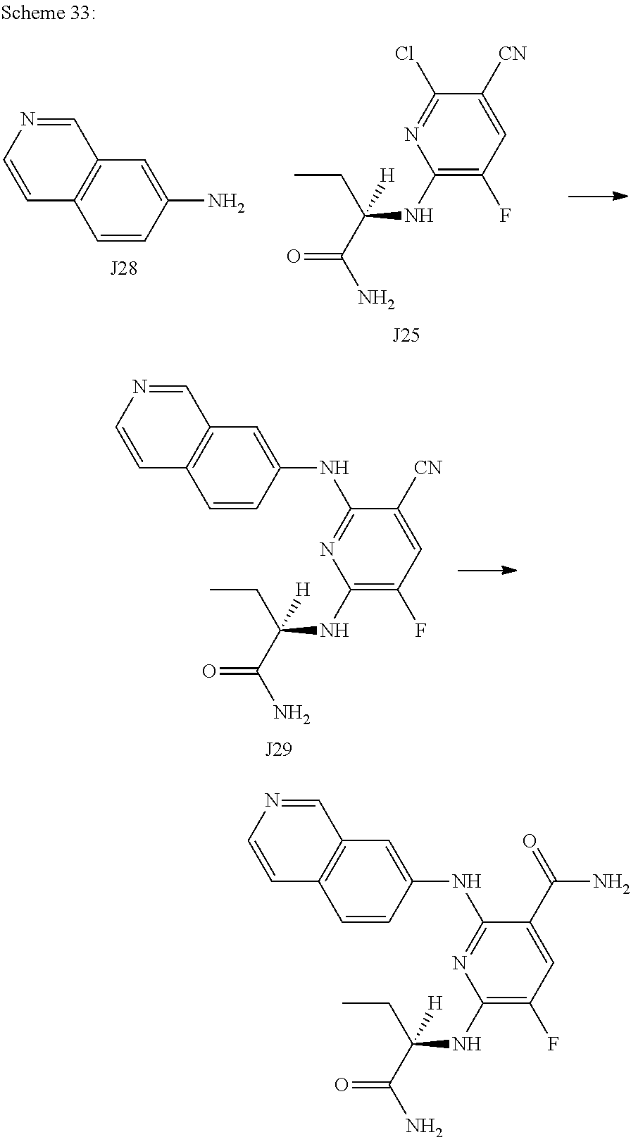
C1(NC2=CC3=C(C=C2)C=CN=C3)=NC(NC(CC)(C(N)=O)[H])=C(F)C=C1[CN].C1(Cl)=NC(NC(CC)(C(N)=O)[H])=C(F)C=C1[CN].N1=CC2=C(C=C1)C=CC(N)=C2.C1(NC2=CC3=C(C=C2)C=CN=C3)=NC(NC(CC)(C(N)=O)[H])=C(F)C=C1C(=O)N
